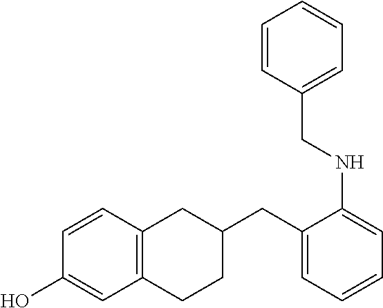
C1=CC=C(CNC2=CC=CC=C2CC2CC3=C(CC2)C=C(O)C=C3)C=C1
